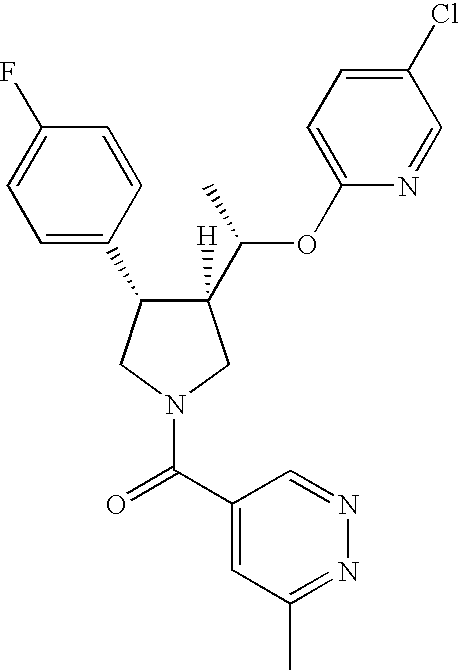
C1([H])(C(C)OC2=CC=C(Cl)C=N2)C(C2=CC=C(F)C=C2)CN(C(=O)C2=CC(C)=NN=C2)C1
